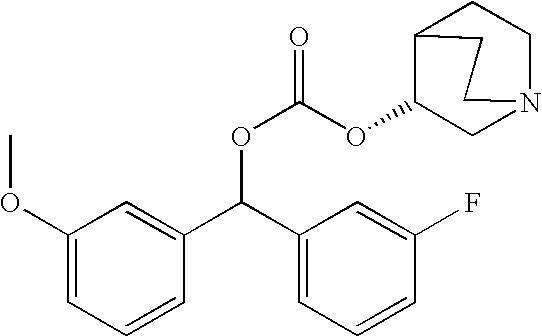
O(C(OC1CN2CCC1CC2)=O)C(C1=CC(OC)=CC=C1)C1=CC=CC(F)=C1
